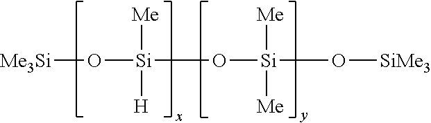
[Me3Si]O[Si]([Me])([H])O[Si](O[SiMe3])([Me])[Me]
